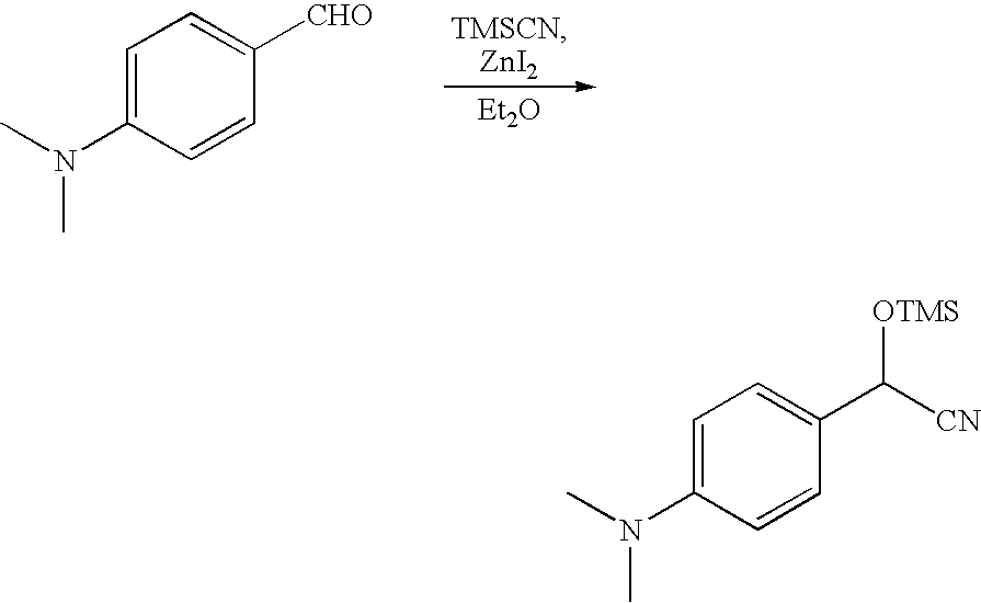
[Et2O].C1=C(N(C)C)C=CC([CHO])=C1.C1=C(N(C)C)C=CC(C([CN])[OTMS])=C1
